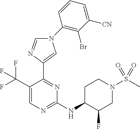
C1(NC2C(F)CN(S(C)(=O)=O)CC2)=NC=C(C(F)(F)F)C(C2=CN(C3=C(Br)C([CN])=CC=C3)C=N2)=N1
